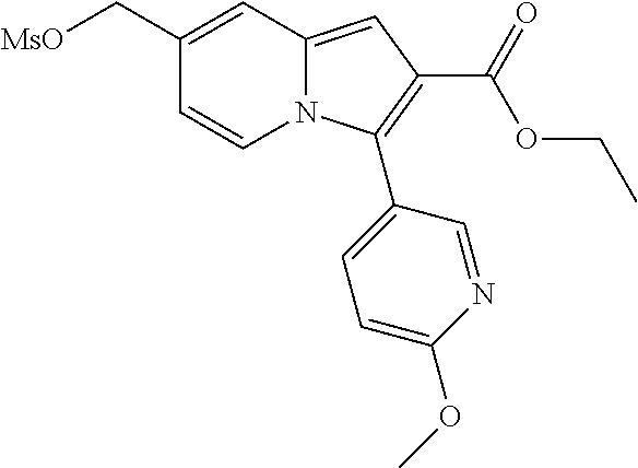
C1(C[MsO])=CC2=CC(C(=O)OCC)=C(C3=CC=C(OC)N=C3)N2C=C1
